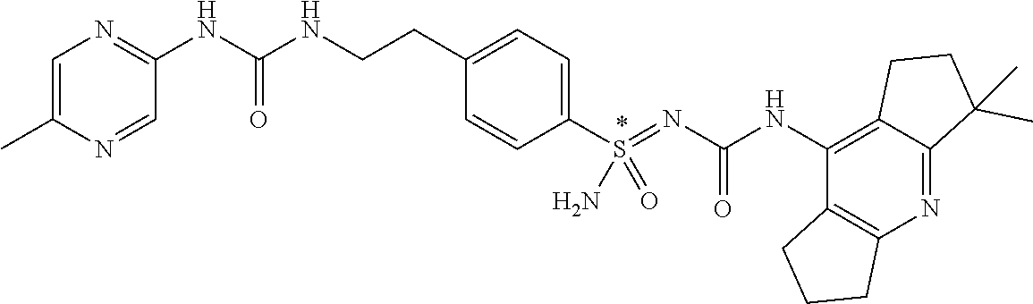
C12=C(NC(N=S(C3=CC=C(CCNC(NC4=NC=C(C)N=C4)=O)C=C3)(=O)N)=O)C3=C(N=C1C(C)(C)CC2)CCC3
